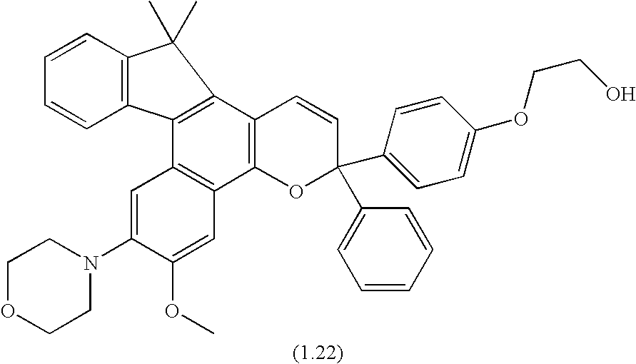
C1=C(N2CCOCC2)C(OC)=CC2=C1C1=C(C3=C2OC(C2=CC=C(OCCO)C=C2)(C2=CC=CC=C2)C=C3)C(C)(C)C2=C1C=CC=C2
